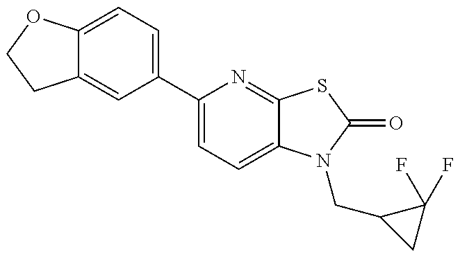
C12=CC(C3=CC=C4C(=N3)SC(=O)N4CC3CC3(F)F)=CC=C1OCC2
